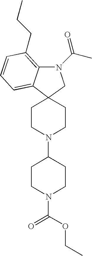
C1CN(C(OCC)=O)CCC1N1CCC2(CC1)C1=CC=CC(CCC)=C1N(C(=O)C)C2
